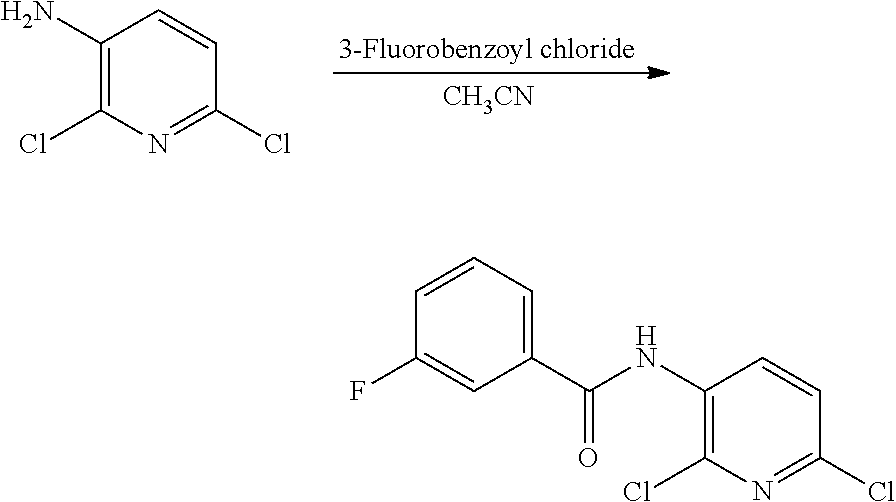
C1(N)=C(Cl)N=C(Cl)C=C1.[CH3CN].C1(NC(C2=CC=CC(F)=C2)=O)=C(Cl)N=C(Cl)C=C1
